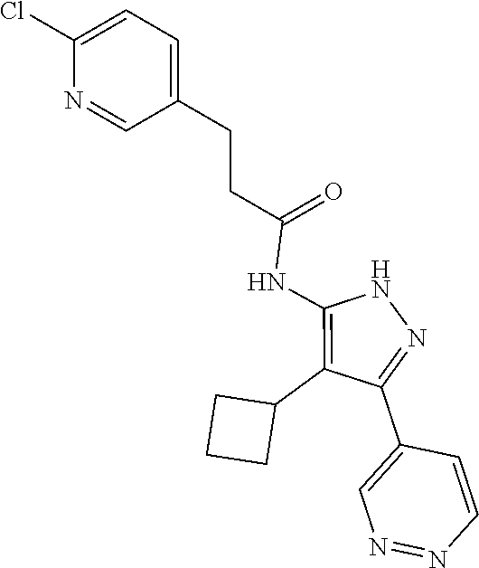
N1C(NC(CCC2=CC=C(Cl)N=C2)=O)=C(C2CCC2)C(C2=CN=NC=C2)=N1
